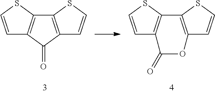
C1=CSC2=C1C(=O)C1=C2SC=C1.C1=CSC2=C1C(=O)OC1=C2SC=C1
